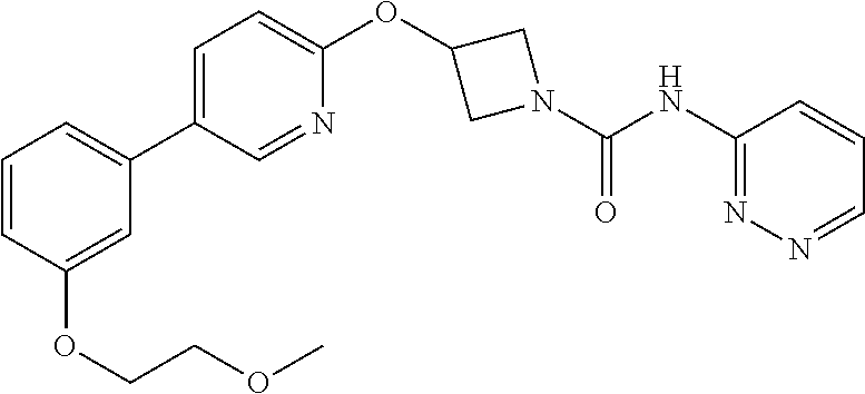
C1(C2=CC=CC(OCCOC)=C2)=CC=C(OC2CN(C(=O)NC3=NN=CC=C3)C2)N=C1
